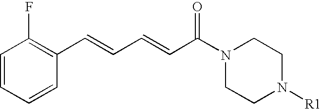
C1=CC=CC(C=CC=CC(N2CCN([R1])CC2)=O)=C1F
